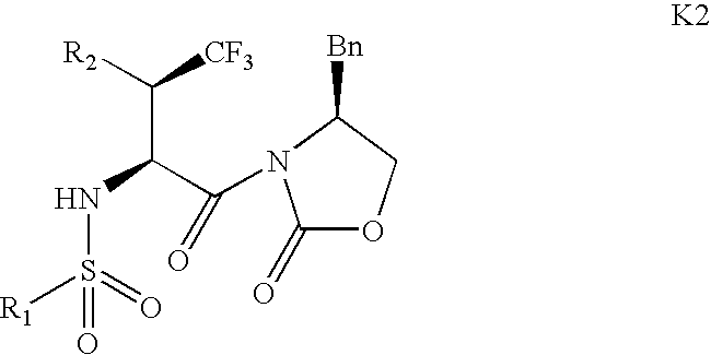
[R2]C([CF3])C(C(=O)N1C(=O)OCC1[Bn])NS(=O)([R1])=O
